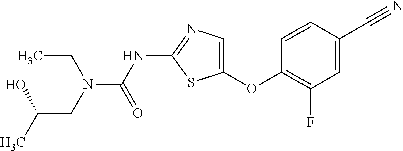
O(C1=CN=C(NC(=O)N(CC)CC(O)C)S1)C1=C(F)C=C(C#N)C=C1
